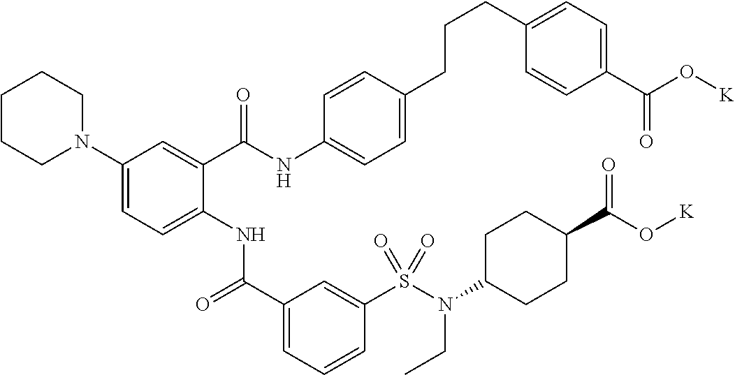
C1(N2CCCCC2)=CC=C(NC(C2=CC=CC(S(N(C3CCC(C(O[K])=O)CC3)CC)(=O)=O)=C2)=O)C(C(NC2=CC=C(CCCC3=CC=C(C(O[K])=O)C=C3)C=C2)=O)=C1
